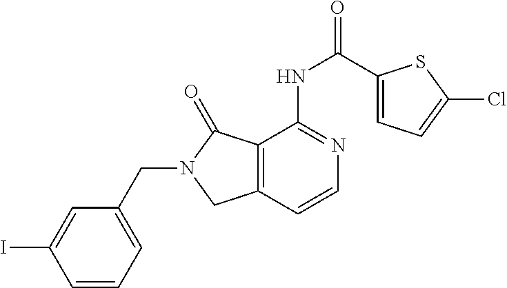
C1=C(I)C=CC=C1CN1C(=O)C2=C(C=CN=C2NC(C2=CC=C(Cl)S2)=O)C1
